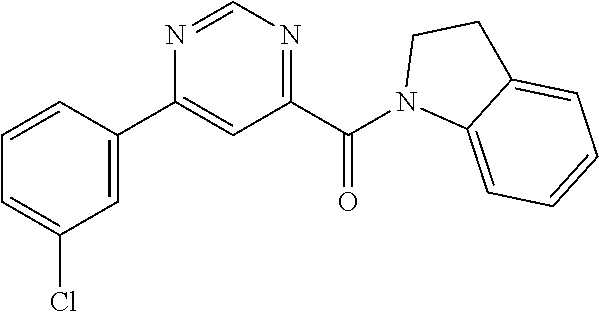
C1=CC(C2=CC(C(N3C4=CC=CC=C4CC3)=O)=NC=N2)=CC(Cl)=C1
